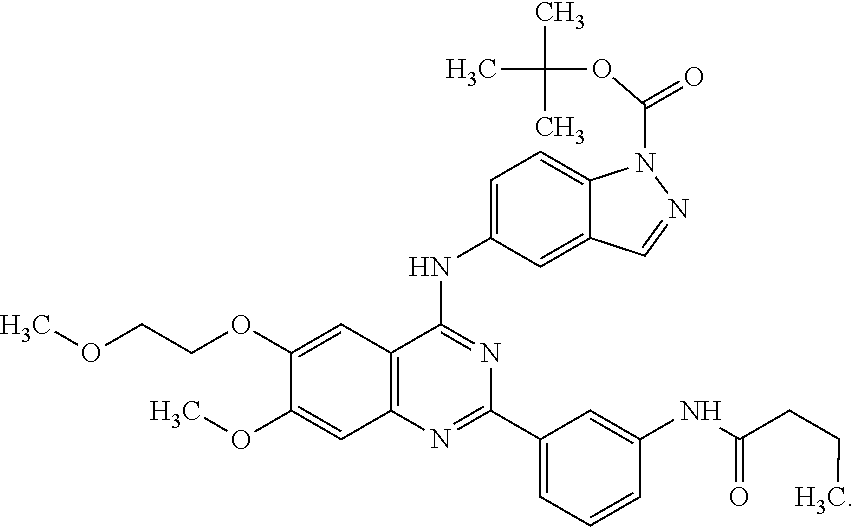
C12=C(N=C(C3=CC=CC(NC(CCC)=O)=C3)N=C1NC1=CC=C3C(=C1)C=NN3C(OC(C)(C)C)=O)C=C(OC)C(OCCOC)=C2
